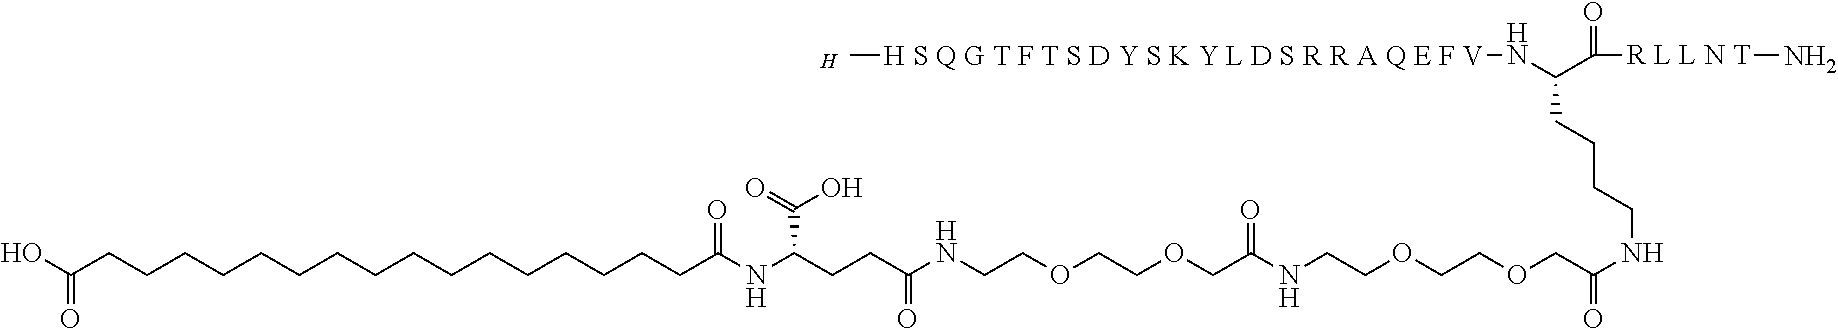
O=C(O)CCCCCCCCCCCCCCCCC(NC(CCC(NCCOCCOCC(NCCOCCOCC(NCCCCC(N[H S Q G T F T S D Y S K Y L D S R R A Q E F V]C)C([R L L N T]N)=O)=O)=O)=O)C(=O)O)=O.[H]
